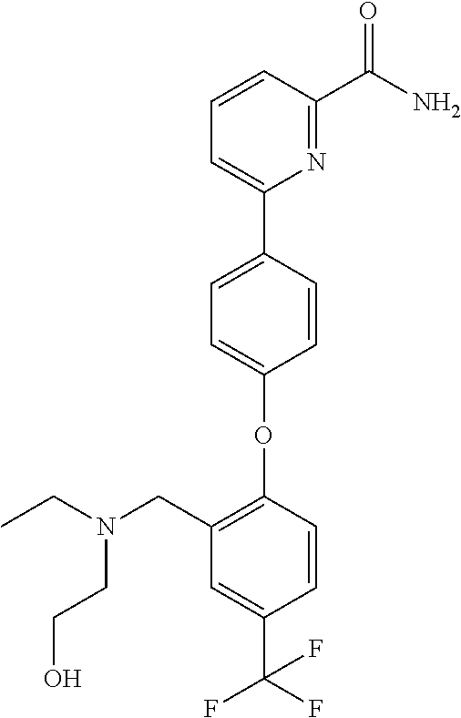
C1=CC(C2=CC=CC(C(N)=O)=N2)=CC=C1OC1=C(CN(CC)CCO)C=C(C(F)(F)F)C=C1
